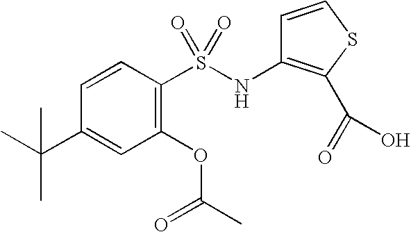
C1=CC(S(NC2=C(C(=O)O)SC=C2)(=O)=O)=C(OC(C)=O)C=C1C(C)(C)C
